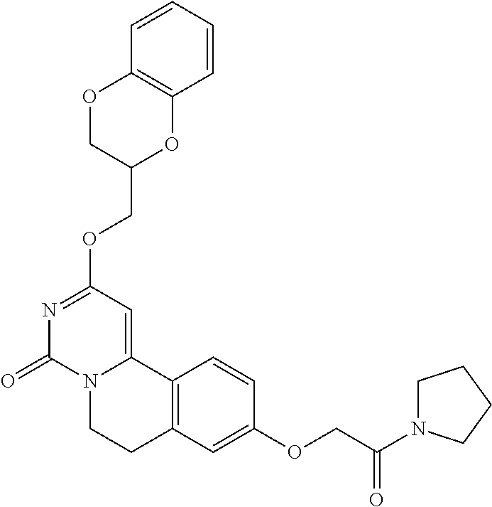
N1=C(OCC2OC3=C(OC2)C=CC=C3)C=C2N(C1=O)CCC1=C2C=CC(OCC(N2CCCC2)=O)=C1
